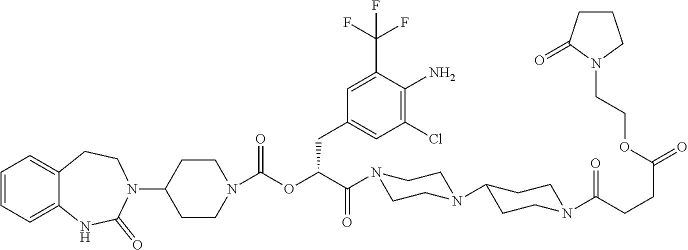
C1=CC=C2C(=C1)CCN(C1CCN(C(OC(C(=O)N3CCN(C4CCN(C(CCC(=O)OCCN5CCCC5=O)=O)CC4)CC3)CC3=CC(Cl)=C(N)C(C(F)(F)F)=C3)=O)CC1)C(=O)N2
